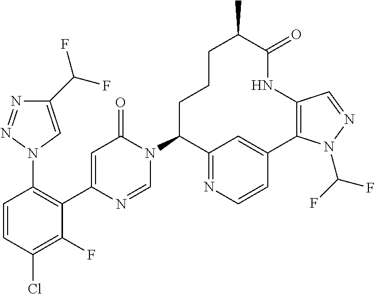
C1(N2C=NC(C3=C(N4C=C(C(F)F)N=N4)C=CC(Cl)=C3F)=CC2=O)C2=NC=CC(=C2)C2=C(NC(=O)C(C)CCC1)C=NN2C(F)F
